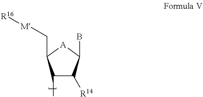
C1(C)C([R14])C(B)[A]C1C[M][R16]
